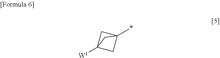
C12(*)CC([W1])(C1)C2
